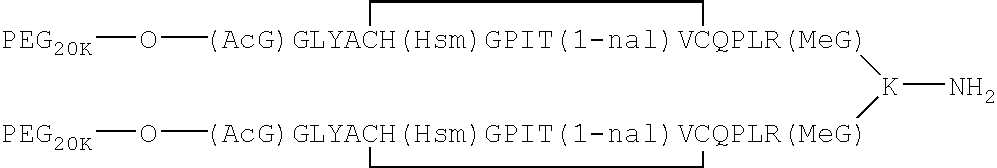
[PEG20K]O[(AcG)GLYACH(Hsm)GPIT(1-nal)VCQPLR(MeG)]1([K]([(AcG)GLYACH(Hsm)GPIT(1-nal)VCQPLR(MeG)]2(O[PEG20K])CC2)N)CC1
